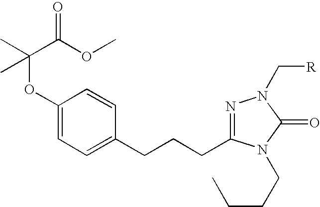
C1(OC(C)(C(OC)=O)C)=CC=C(CCCC2=NN(C[R])C(=O)N2CCCC)C=C1
